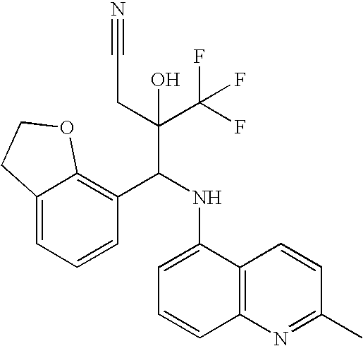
C12=CC=CC(C(NC3=CC=CC4=C3C=CC(C)=N4)C(C(F)(F)F)(CC#N)O)=C1OCC2
